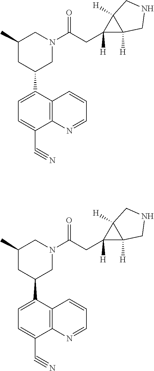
C1=C(C2CN(C(CC3([H])C4([H])C3([H])CNC4)=O)CC(C)C2)C2=C(C(C#N)=C1)N=CC=C2.C1=C(C2CN(C(CC3([H])C4([H])C3([H])CNC4)=O)CC(C)C2)C2=C(C(C#N)=C1)N=CC=C2
